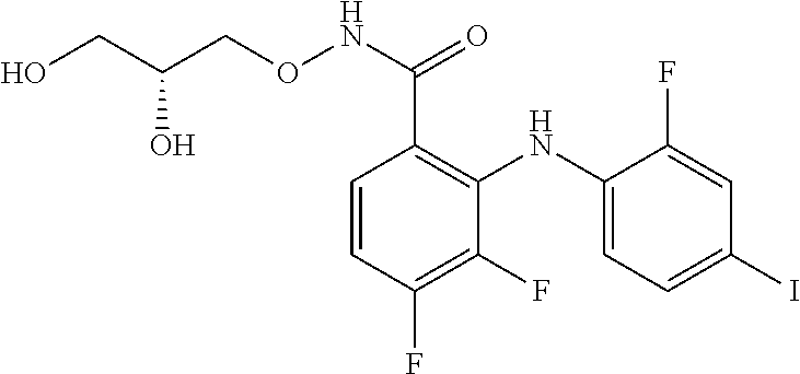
C1=CC(F)=C(F)C(NC2=CC=C(I)C=C2F)=C1C(NOCC(CO)O)=O
